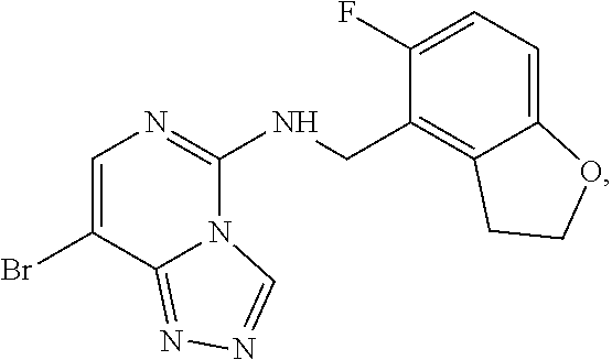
C(C1=C2C(=CC=C1F)OCC2)NC1=NC=C(Br)C2=NN=CN12
